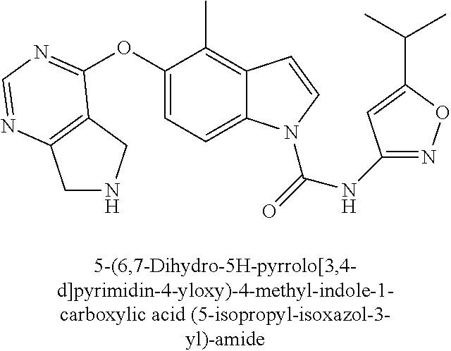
C1NCC2=C1N=CN=C2OC1=CC=C2C(=C1C)C=CN2C(=O)NC1=NOC(C(C)C)=C1
